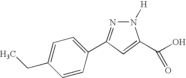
N1=C(C2=CC=C(CC)C=C2)C=C(C(O)=O)N1[H]
